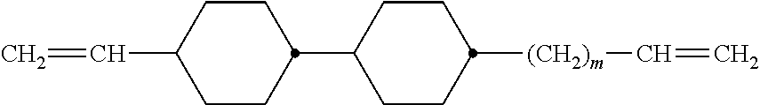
C1CC(C=C)CCC1C1CCC([(CH2)m]C=C)CC1
